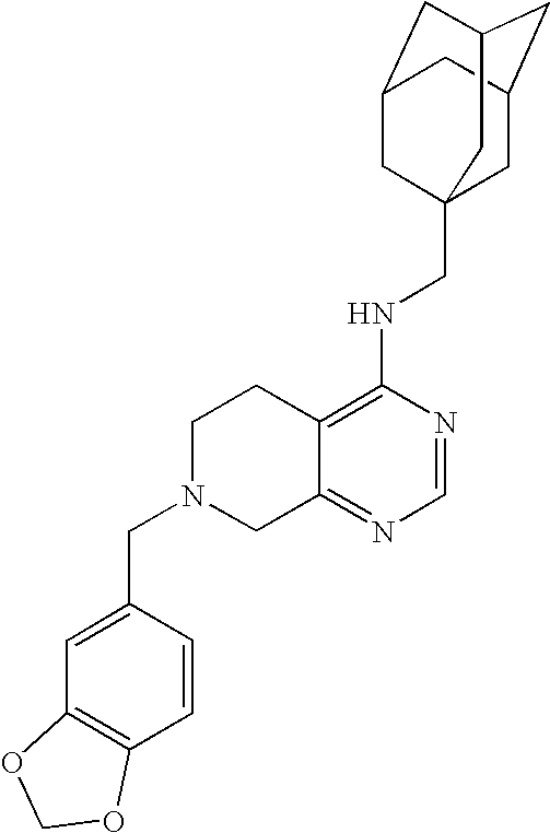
C12=C(NCC34CC5CC(CC(C3)C5)C4)N=CN=C1CN(CC1=CC3=C(C=C1)OCO3)CC2
